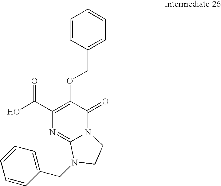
OC(C1=C(OCC2=CC=CC=C2)C(=O)N2C(=N1)N(CC1=CC=CC=C1)CC2)=O
